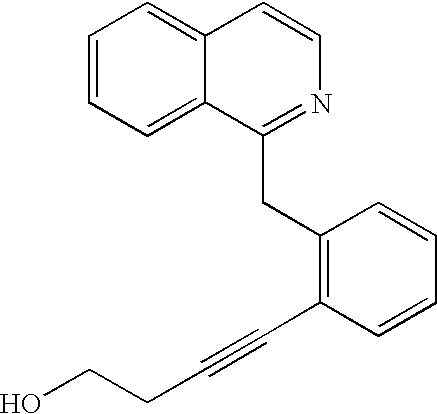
C1=CC=C2C(=C1)C=CN=C2CC1=C(C#CCCO)C=CC=C1
